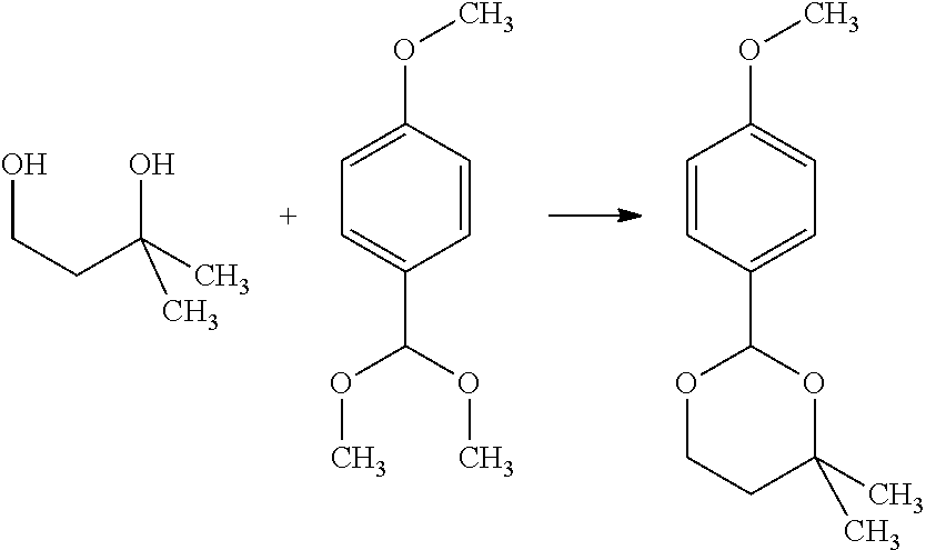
OCCC(C)(O)C.O(C1=CC=C(C(OC)OC)C=C1)C.O(C1=CC=C(C2OC(C)(C)CCO2)C=C1)C
